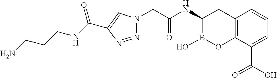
C12=C(C(C(O)=O)=CC=C1)OB(O)C(NC(CN1N=NC(C(NCCCN)=O)=C1)=O)C2
